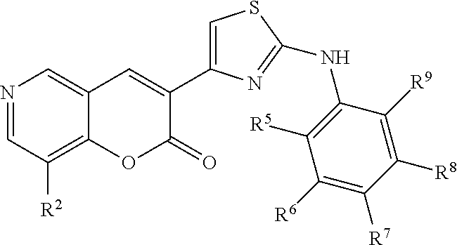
N1=CC([R2])=C2C(=C1)C=C(C1=CSC(NC3=C([R5])C([R6])=C([R7])C([R8])=C3[R9])=N1)C(=O)O2
